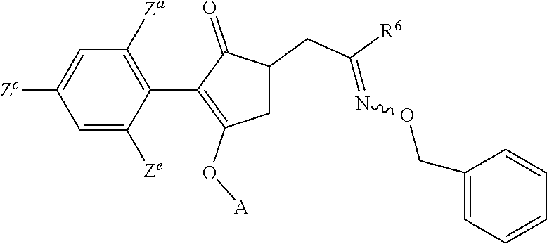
C1=C([Ze])C(C2=C(O[A])CC(CC([R6])=NOCC3=CC=CC=C3)C2=O)=C([Za])C=C1[Zc]
